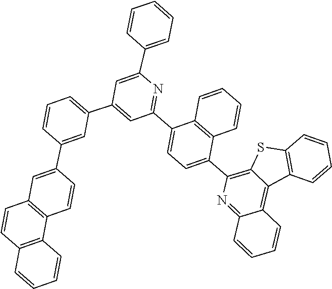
C1=CC=CC2=C1SC1=C(C3=CC=C(C4=NC(C5=CC=CC=C5)=CC(C5=CC=CC(C6=CC7=C(C=C6)C6=C(C=C7)C=CC=C6)=C5)=C4)C4=C3C=CC=C4)N=C3C(=C12)C=CC=C3
